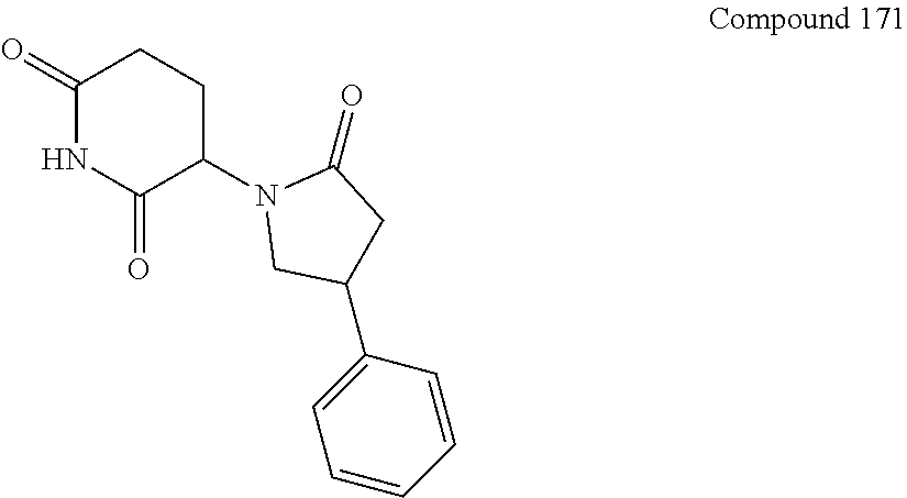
N1(C2C(=O)NC(=O)CC2)CC(C2=CC=CC=C2)CC1=O
